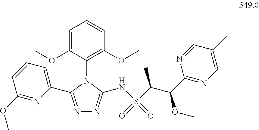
C1=C(OC)C(N2C(C3=CC=CC(OC)=N3)=NN=C2NS(=O)(C(C)C(OC)C2=NC=C(C)C=N2)=O)=C(OC)C=C1
